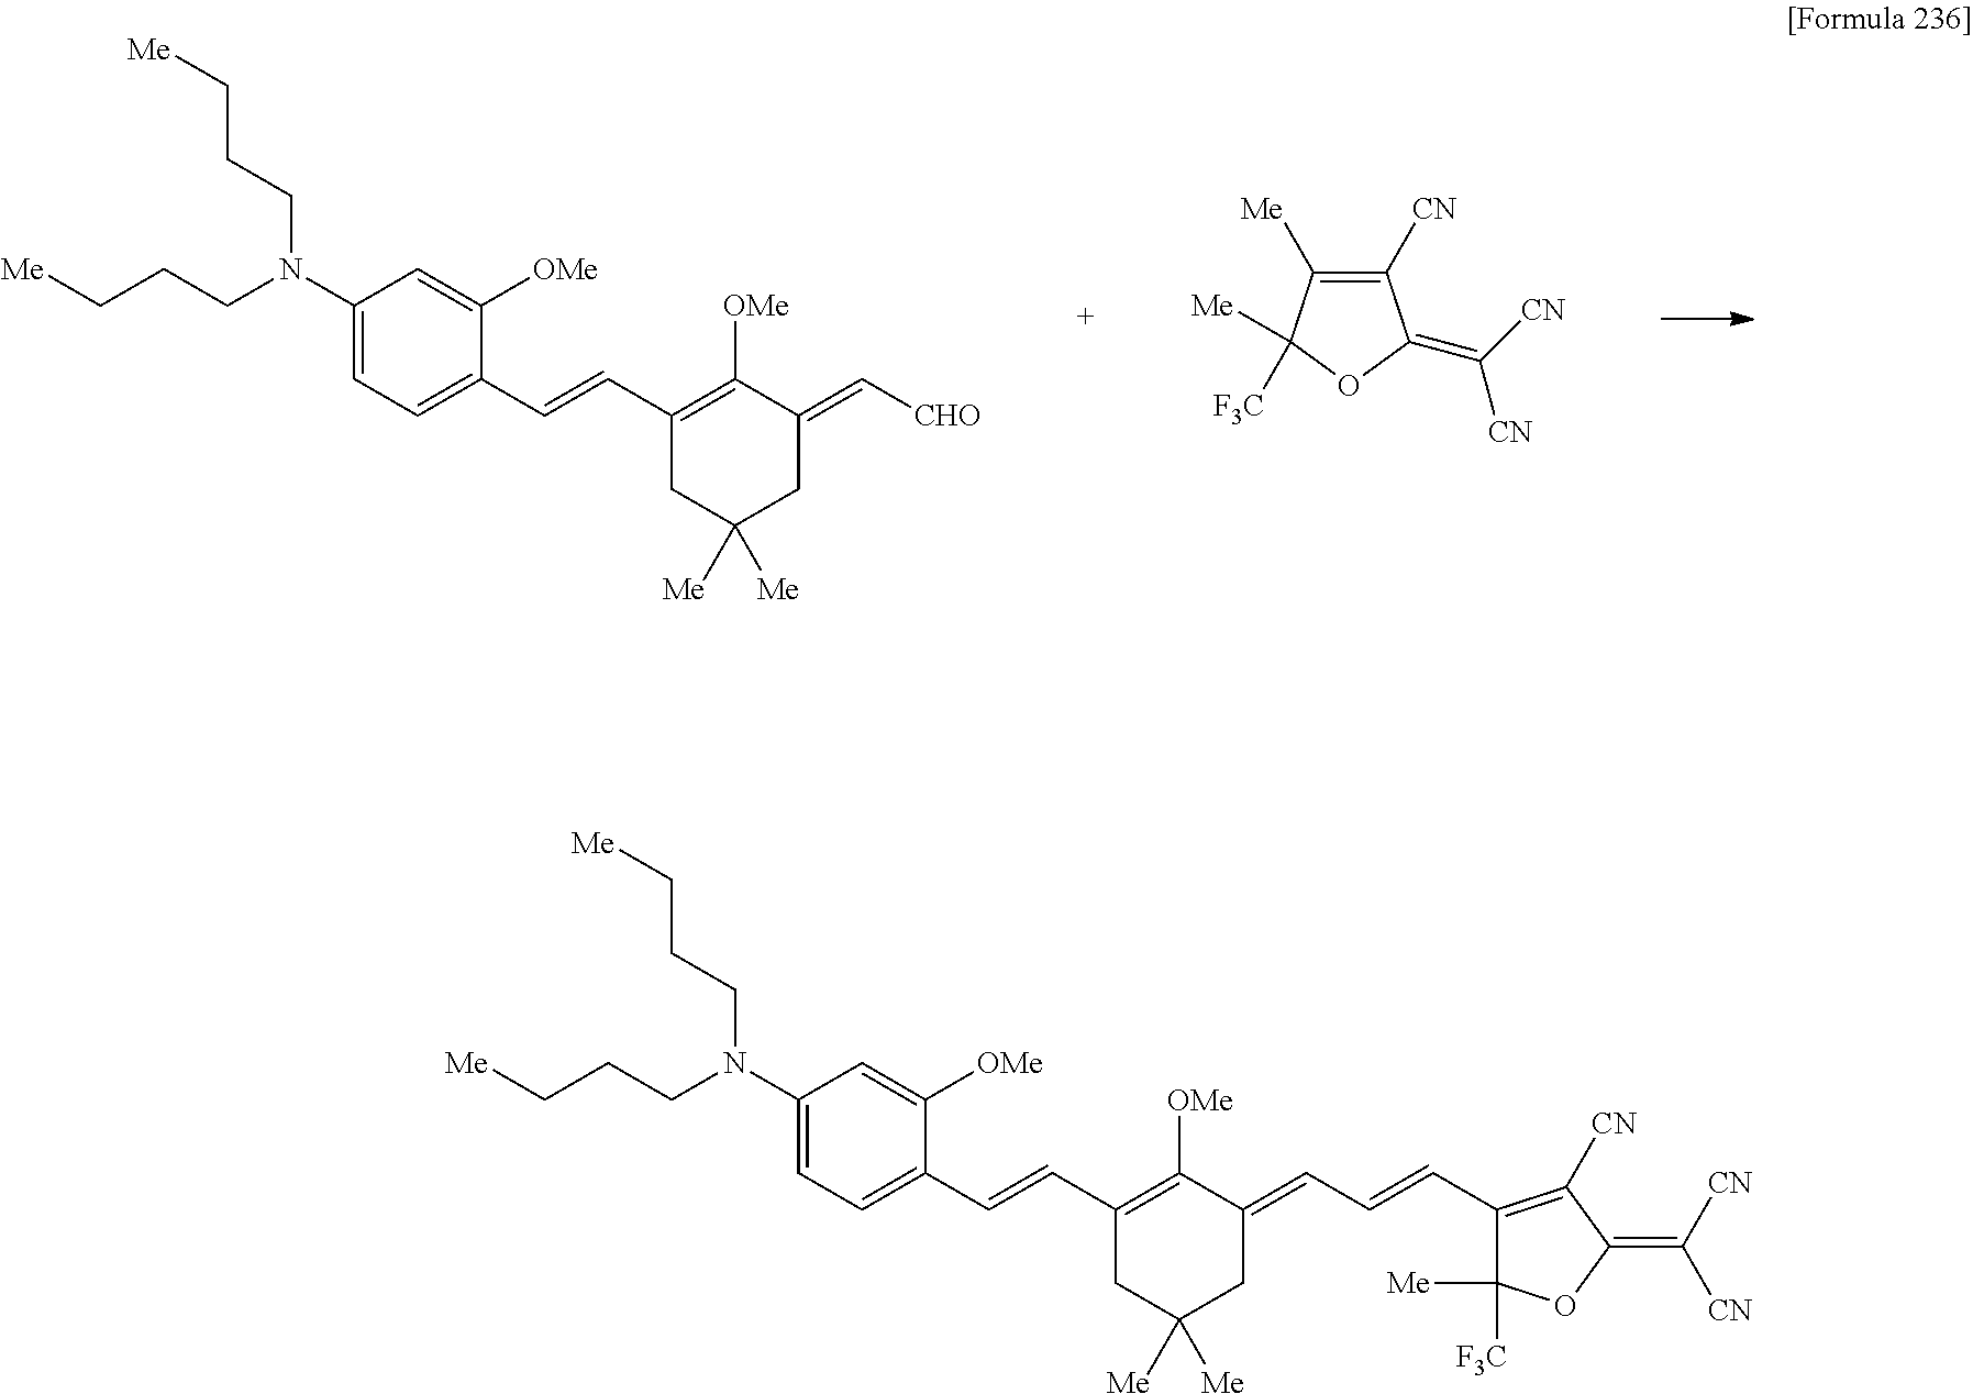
[F3C]C1([Me])C([Me])=C([CN])C(=C([CN])[CN])O1.C1(N(CCC[Me])CCC[Me])=CC=C(C=CC2=C([OMe])C(=C[CHO])CC([Me])([Me])C2)C([OMe])=C1.C1(N(CCC[Me])CCC[Me])=CC=C(C=CC2=C([OMe])C(=CC=CC3=C([CN])C(=C([CN])[CN])OC3([Me])[F3C])CC([Me])([Me])C2)C([OMe])=C1
